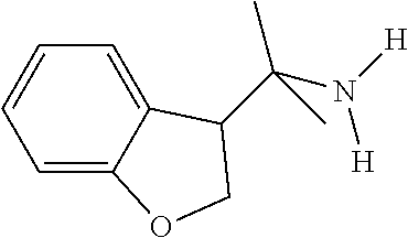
C1=C2C(=CC=C1)C(C(N([H])[H])(C)C)CO2
